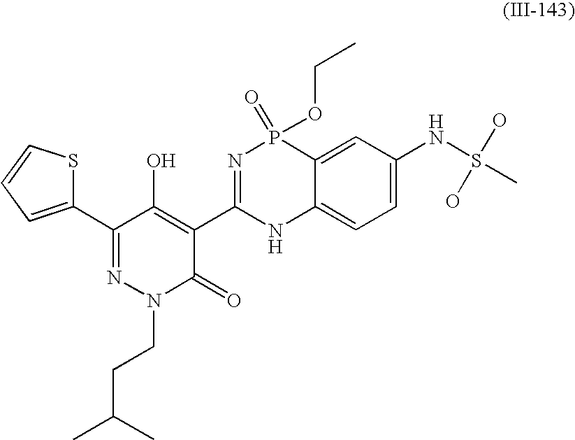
C1(C2=NN(CCC(C)C)C(=O)C(C3=NP(=O)(OCC)C4=CC(NS(C)(O)O)=CC=C4N3)=C2O)=CC=CS1
